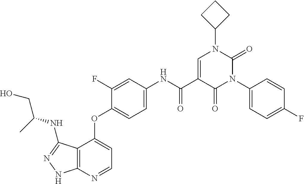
C12=C(N=CC=C1OC1=CC=C(NC(C3=CN(C4CCC4)C(=O)N(C4=CC=C(F)C=C4)C3=O)=O)C=C1F)NN=C2NC(CO)C
